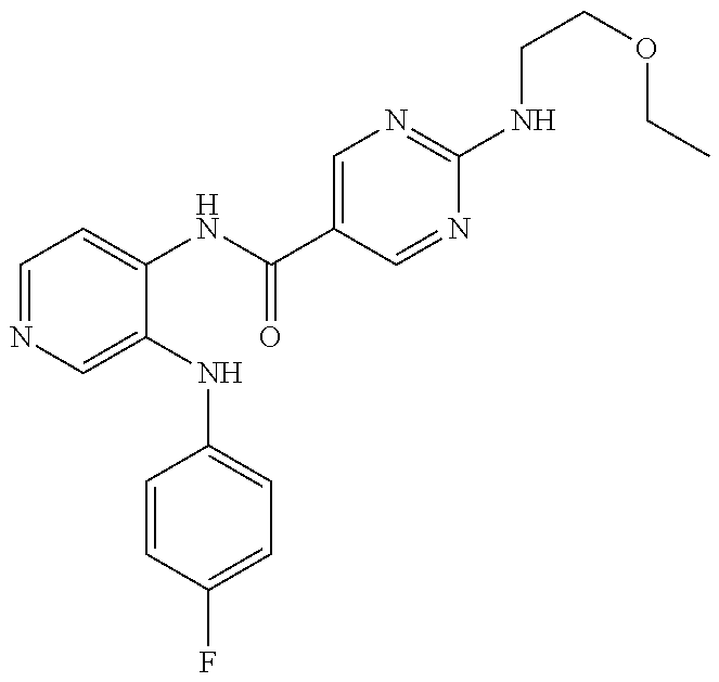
C1=NC=C(NC2=CC=C(F)C=C2)C(NC(C2=CN=C(NCCOCC)N=C2)=O)=C1
